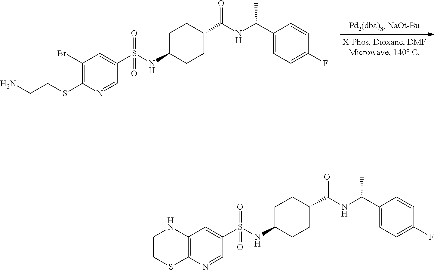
C1C(NS(C2=CC(Br)=C(SCCN)N=C2)(=O)=O)CCC(C(NC(C2=CC=C(F)C=C2)C)=O)C1.C1C(NS(C2=CC3=C(N=C2)SCCN3)(=O)=O)CCC(C(NC(C2=CC=C(F)C=C2)C)=O)C1
